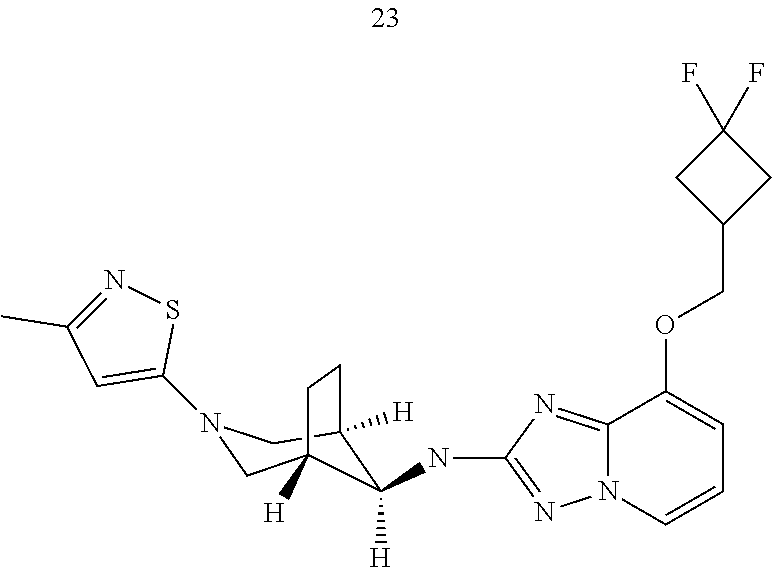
C12=NC(NC3([H])C4([H])CN(C5=CC(C)=NS5)CC3([H])CC4)=NN1C=CC=C2OCC1CC(F)(F)C1
